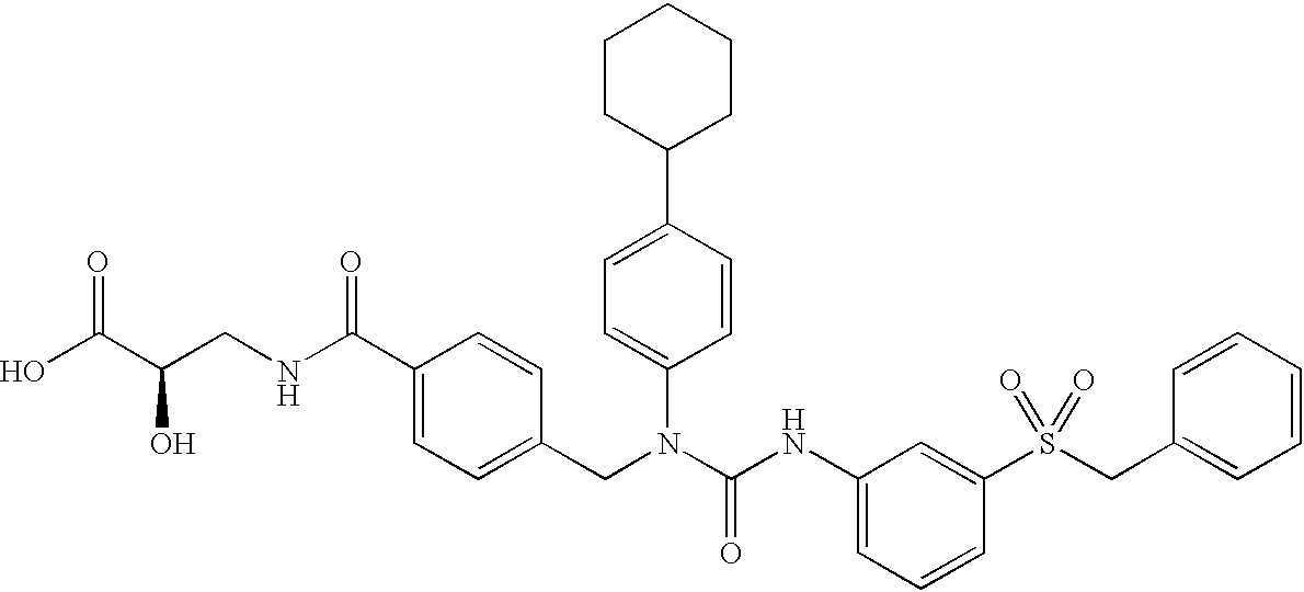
OC(C(CNC(C1=CC=C(CN(C(NC2=CC=CC(S(CC3=CC=CC=C3)(=O)=O)=C2)=O)C2=CC=C(C3CCCCC3)C=C2)C=C1)=O)O)=O
